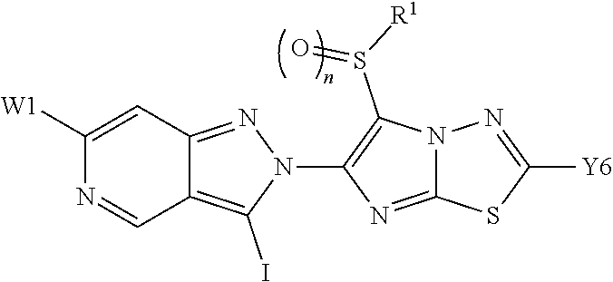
C1([W1])=CC2=NN(C3=C(S([R1])=O)N4C(=N3)SC([Y6])=N4)C(I)=C2C=N1
